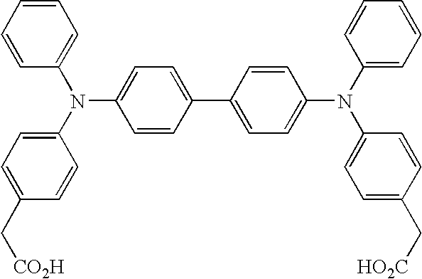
C1=CC(N(C2=CC=C(C[CO2H])C=C2)C2=CC=C(C3=CC=C(N(C4=CC=CC=C4)C4=CC=C(C[HO2C])C=C4)C=C3)C=C2)=CC=C1
